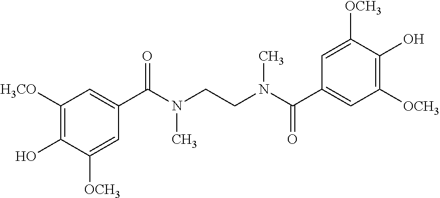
C1([H3CO])=C(O)C([OCH3])=CC(C(N(CCN(C(C2=CC([OCH3])=C(O)C([OCH3])=C2)=O)C)C)=O)=C1
